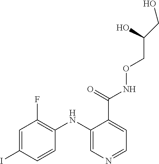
C1(F)=C(NC2=CN=CC=C2C(=O)NOCC(O)CO)C=CC(I)=C1
